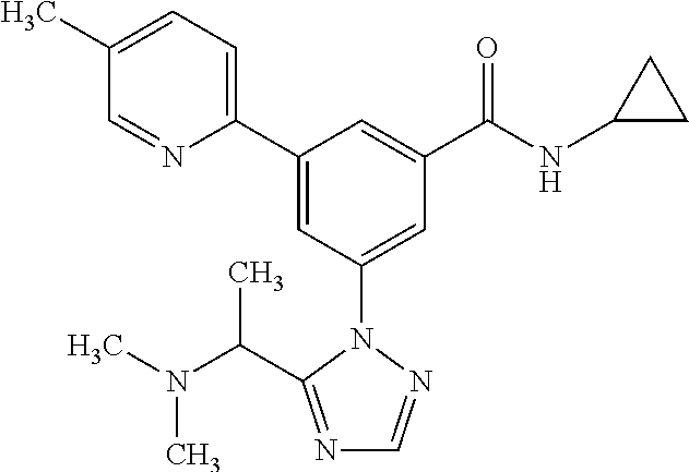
C1(C2=CC(N3N=CN=C3C(N(C)C)C)=CC(C(NC3CC3)=O)=C2)=CC=C(C)C=N1
